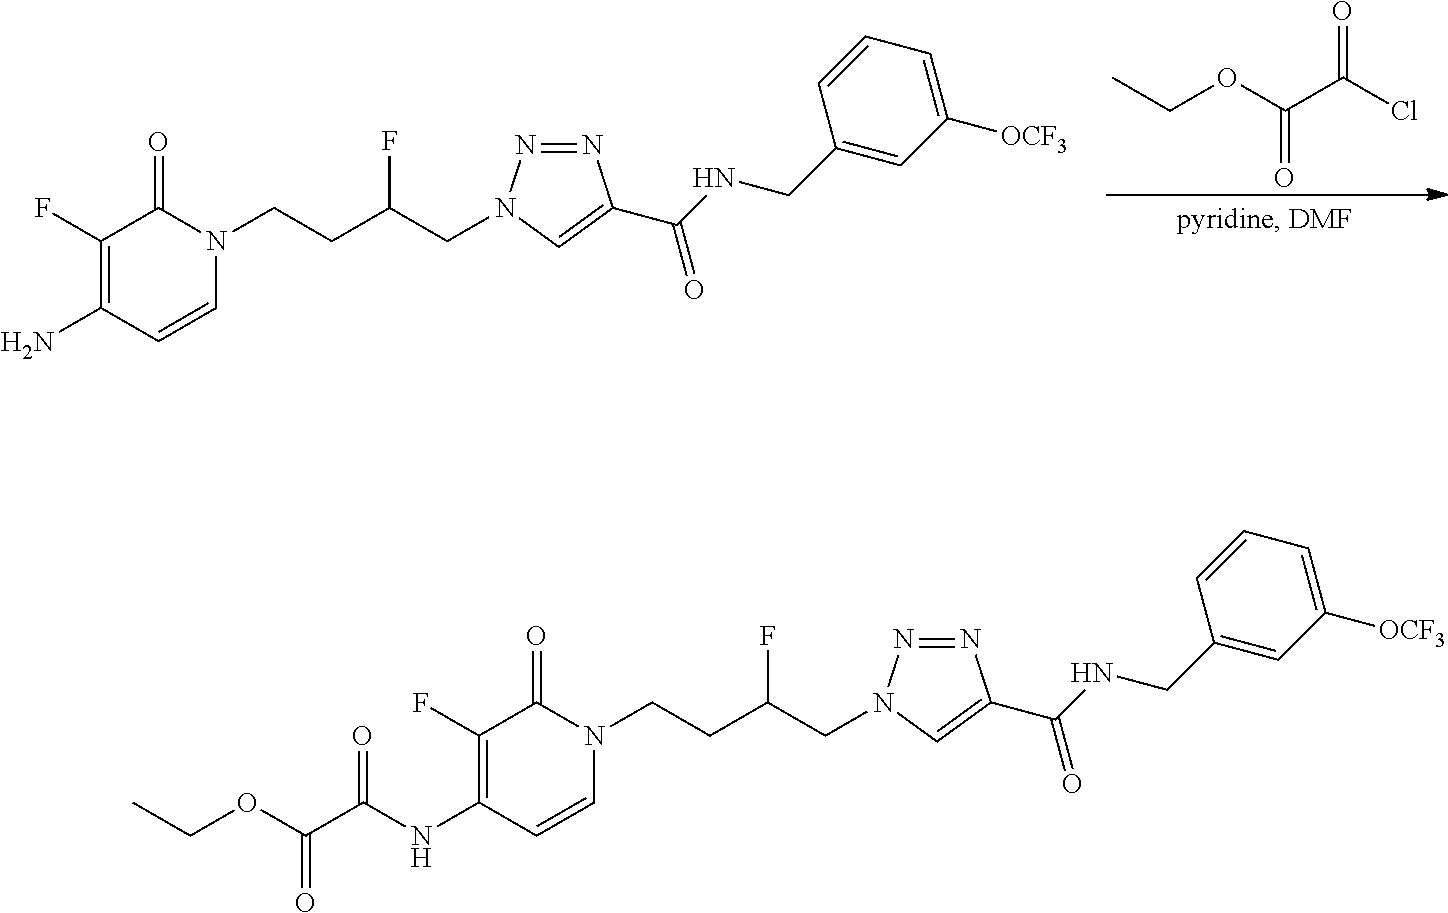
O(C(C(NC1=C(F)C(=O)N(CCC(CN2N=NC(C(NCC3=CC([OCF3])=CC=C3)=O)=C2)F)C=C1)=O)=O)CC.O(C(C(Cl)=O)=O)CC.NC1=C(F)C(=O)N(CCC(CN2N=NC(C(NCC3=CC([OCF3])=CC=C3)=O)=C2)F)C=C1
